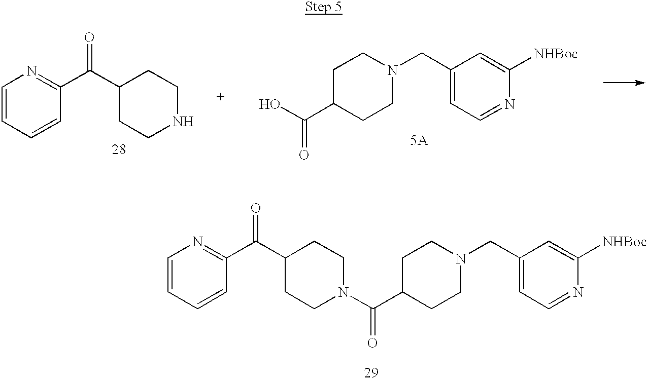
N1(CC2=CC=NC([NHBoc])=C2)CCC(C(N2CCC(C(C3=NC=CC=C3)=O)CC2)=O)CC1.[5A].N1(CC2=CC=NC([NHBoc])=C2)CCC(C(O)=O)CC1.C1(C(C2=NC=CC=C2)=O)CCNCC1
